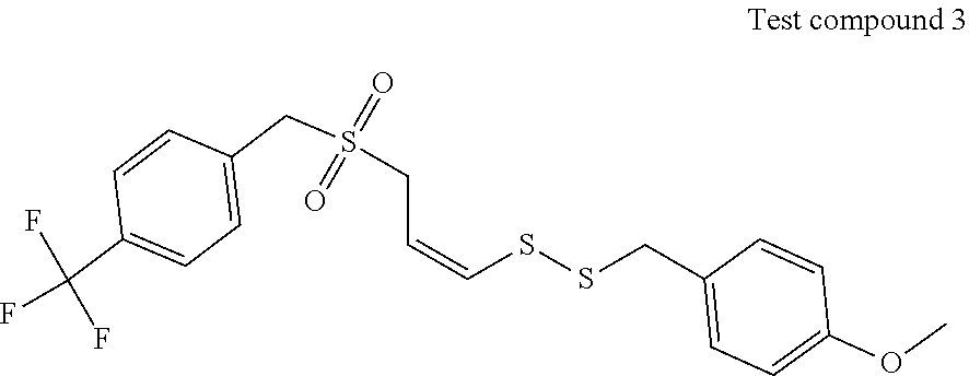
C1=CC(CS(=O)(=O)CC=CSSCC2=CC=C(OC)C=C2)=CC=C1C(F)(F)F
